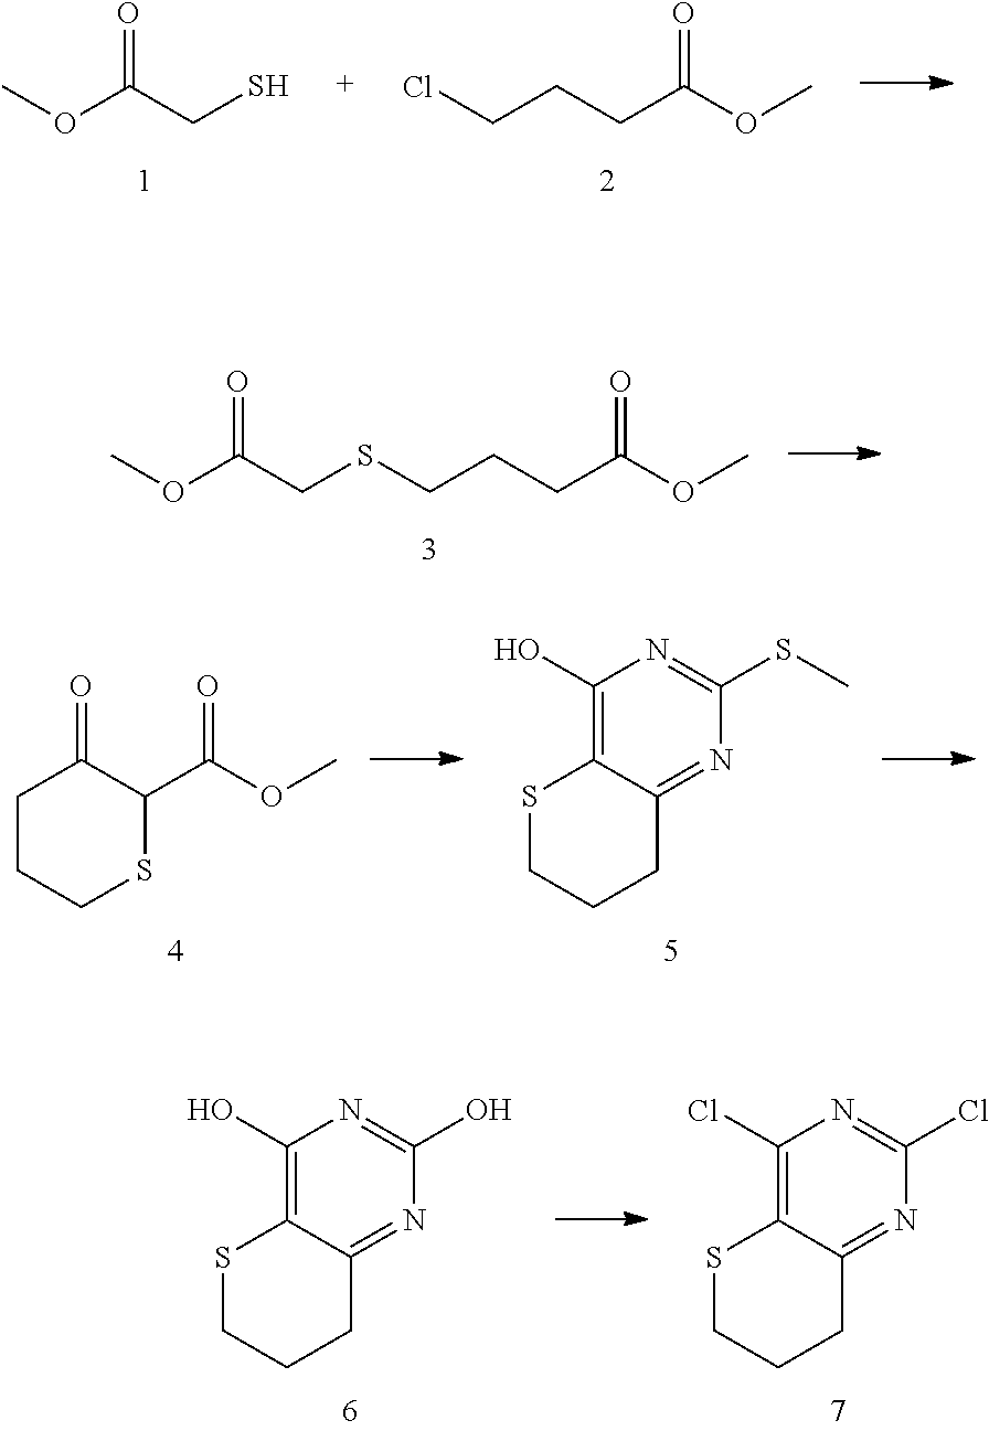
O=C(CS)OC.C(CC(OC)=O)CCl.C(CSCCCC(OC)=O)(OC)=O.S1CCCC2=NC(SC)=NC(O)=C12.C1CCSC(C(OC)=O)C1=O.S1CCCC2=NC(Cl)=NC(Cl)=C12.S1CCCC2=NC(O)=NC(O)=C12
